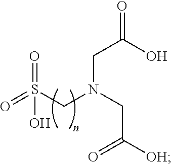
O=C(O)CN(CS(=O)(=O)O)CC([OH])=O
